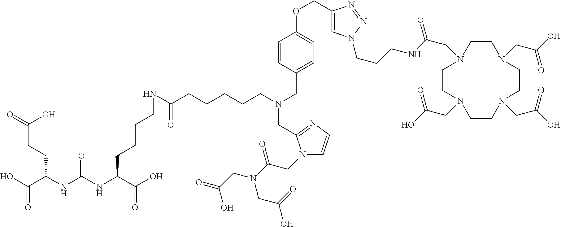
OC(C(NC(NC(C(O)=O)CCCCNC(=O)CCCCCN(CC1=CC=C(OCC2=CN(CCCNC(=O)CN3CCN(CC(O)=O)CCN(CC(O)=O)CCN(CC(O)=O)CC3)N=N2)C=C1)CC1=NC=CN1CC(N(CC(=O)O)CC(=O)O)=O)=O)CCC(=O)O)=O
